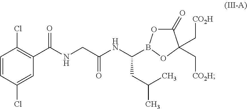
C1=CC(Cl)=CC(C(NCC(NC(CC(C)C)B2OC(=O)C(C[CO2H])(C[CO2H])O2)=O)=O)=C1Cl
